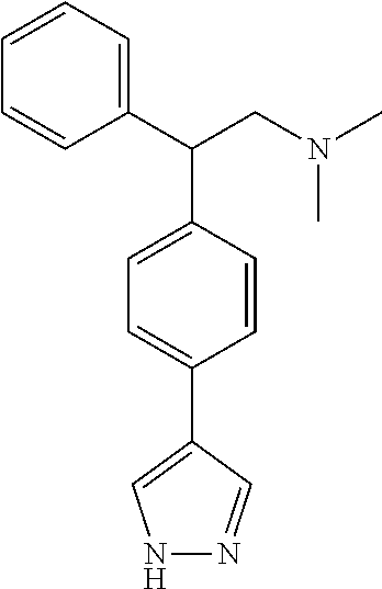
C1(C(CN(C)C)C2=CC=C(C3=CNN=C3)C=C2)=CC=CC=C1
